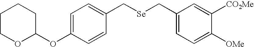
C1=C(OC2OCCCC2)C=CC(C[Se]CC2=CC=C([OMe])C([CO2Me])=C2)=C1
